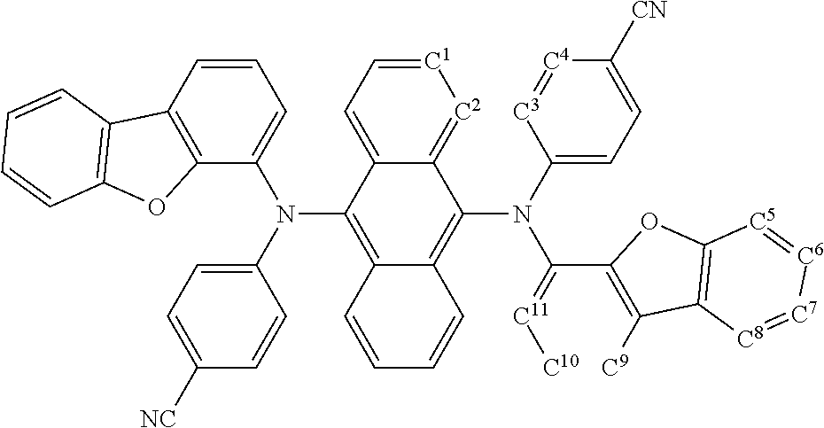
C12=[C2][C1]=CC=C1C(N(C1=CC=C([NC])C=C1)C1=CC=CC3=C1OC1=C3C=CC=C1)=C1C(=C2N(C2=CC=C([CN])[C4]=[C3]2)C(C2=C([C9])C3=C(O2)[C5]=[C6][C7]=[C8]3)=[C11][C10])C=CC=C1
